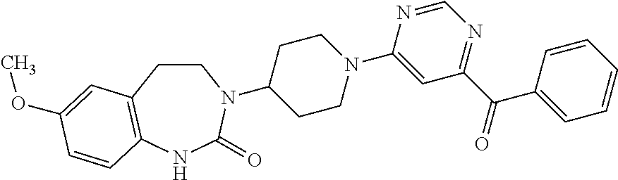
C1CC2=C(NC(=O)N1C1CCN(C3=CC(C(C4=CC=CC=C4)=O)=NC=N3)CC1)C=CC(OC)=C2
